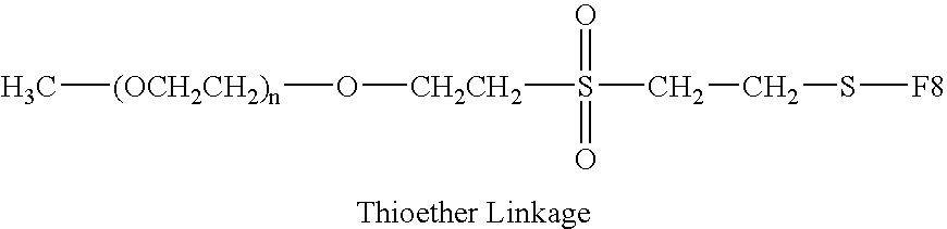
S([CH2CH2]O[(OCH2CH2)n]C)(CCS[F8])(=O)=O
